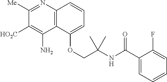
C12=C(C(OCC(NC(C3=CC=CC=C3F)=O)(C)C)=CC=C1)C(N)=C([HO2C])C([Me])=N2
